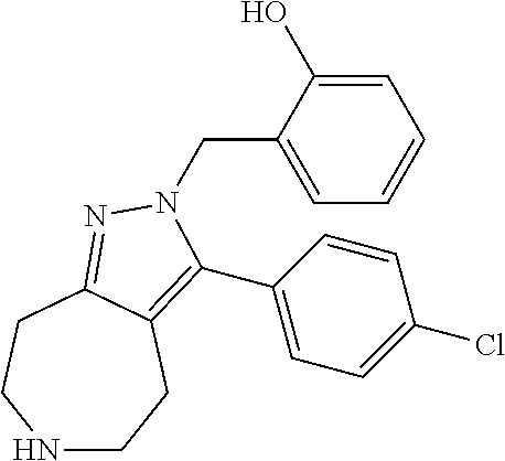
N1CCC2=C(C3=CC=C(Cl)C=C3)N(CC3=CC=CC=C3O)N=C2CC1
